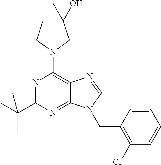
N1=C(C(C)(C)C)N=C2C(=C1N1CC(C)(O)CC1)N=CN2CC1=C(Cl)C=CC=C1
